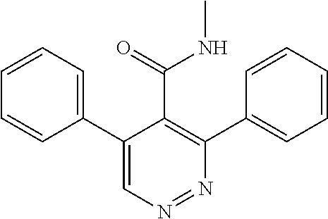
N1=NC(C2=CC=CC=C2)=C(C(NC)=O)C(C2=CC=CC=C2)=C1
